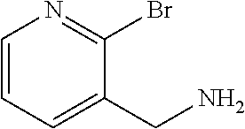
C1=CC=C(CN)C(Br)=N1
